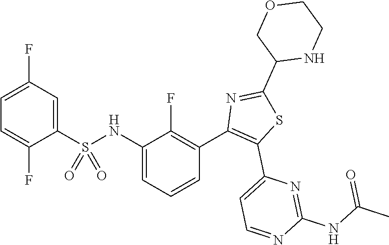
C1=C(F)C(S(NC2=CC=CC(C3=C(C4=CC=NC(NC(C)=O)=N4)SC(C4NCCOC4)=N3)=C2F)(=O)=O)=CC(F)=C1
